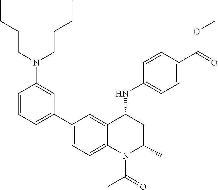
C1(NC2CC(C)N(C(C)=O)C3=CC=C(C4=CC=CC(N(CCCC)CCCC)=C4)C=C23)=CC=C(C(=O)OC)C=C1
